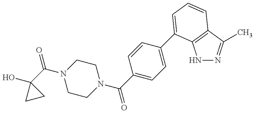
OC1(C(=O)N2CCN(C(=O)C3=CC=C(C4=CC=CC5=C4NN=C5C)C=C3)CC2)CC1
